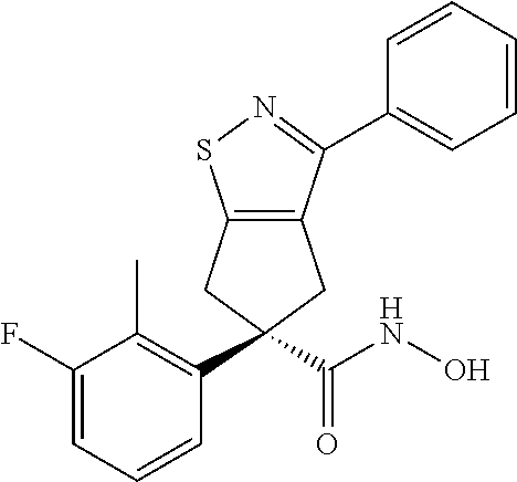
C12=C(CC(C(NO)=O)(C3=C(C)C(F)=CC=C3)C1)C(C1=CC=CC=C1)=NS2
